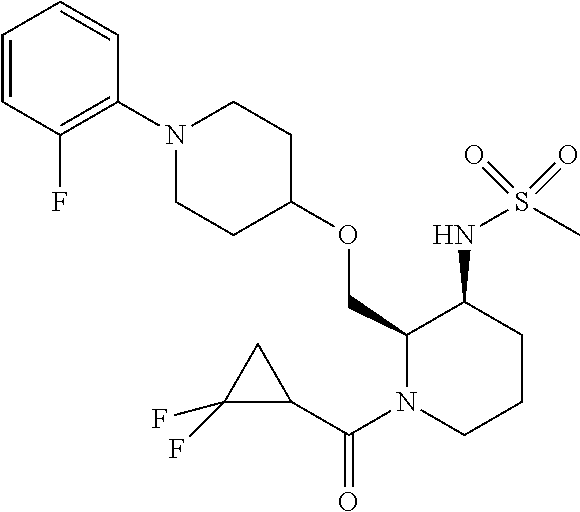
C1(COC2CCN(C3=C(F)C=CC=C3)CC2)N(C(C2CC2(F)F)=O)CCCC1NS(C)(=O)=O
